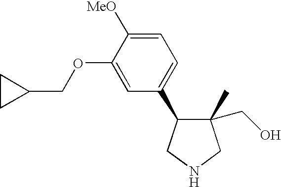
C1(C)(CO)C(C2=CC=C([MeO])C(OCC3CC3)=C2)CNC1
